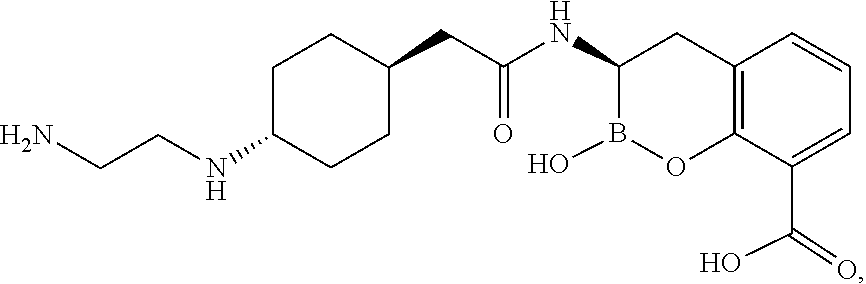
C(CN)NC1CCC(CC(NC2CC3=C(C(C(=O)O)=CC=C3)OB2O)=O)CC1
